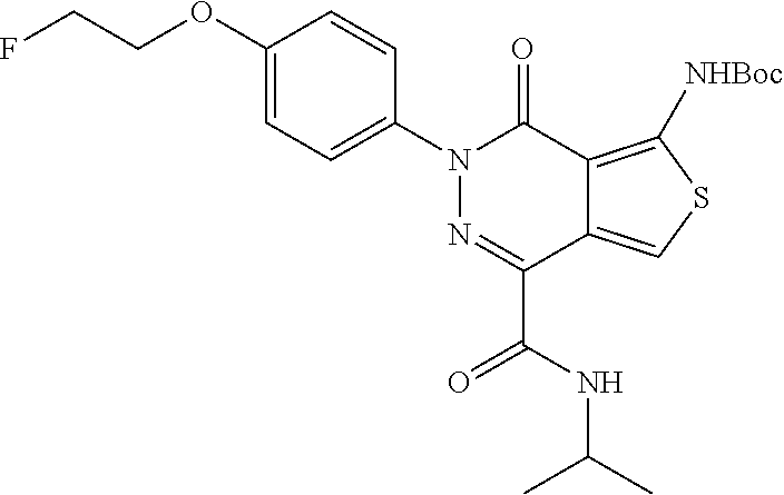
C1(OCCF)=CC=C(N2N=C(C(NC(C)C)=O)C3=CSC([NHBoc])=C3C2=O)C=C1
